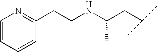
C1=CC=CC(CCNC(CC(C)C)C)=N1
